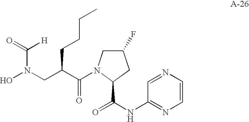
C(C(CN(O)C(=O)[H])CCCC)(=O)N1CC(F)CC1C(=O)NC1=NC=CN=C1
